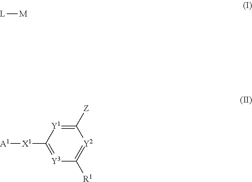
[Y3]1=C([X1][A1])[Y1]=C([Z])[Y2]=C1[R1].[L][M]
